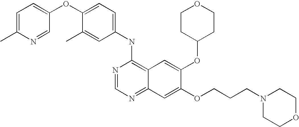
C1(NC2=C3C(=NC=N2)C=C(OCCCN2CCOCC2)C(OC2CCOCC2)=C3)=CC=C(OC2=CC=C(C)N=C2)C(C)=C1
